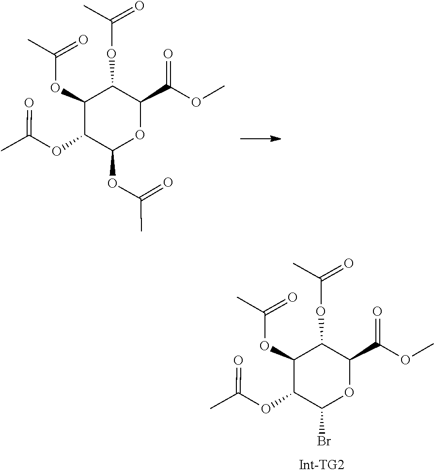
C(OC1C(OC(=O)C)C(OC(C)=O)C(OC(C)=O)C(C(=O)OC)O1)(=O)C.BrC1C(OC(=O)C)C(OC(C)=O)C(OC(C)=O)C(C(=O)OC)O1
